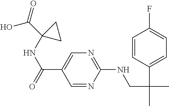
C(C1=CN=C(NCC(C)(C2=CC=C(F)C=C2)C)N=C1)(=O)NC1(C(O)=O)CC1
